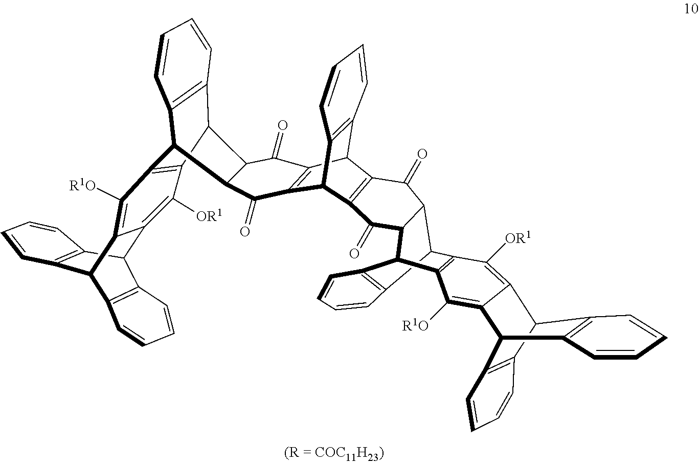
C12C3=C(C(C4=C1C=CC=C4)C1=C2C(=O)C2C(C1=O)C1C4=C(C2C2=C1C=CC=C2)C([R1O])=C1C2C5=C(C(C6=C2C=CC=C6)C1=C4[OR1])C=CC=C5)C(=O)C1C2C4=C(C(C1C3=O)C1=C2C([OR1])=C2C3C5=C(C(C2=C1[R1O])C1=C3C=CC=C1)C=CC=C5)C=CC=C4
